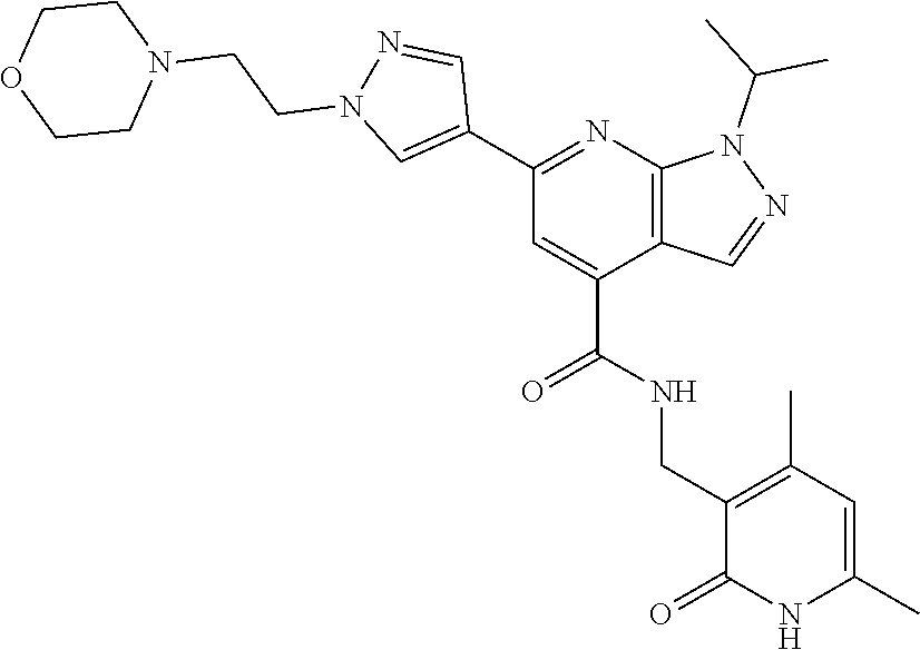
C1(C2=CN(CCN3CCOCC3)N=C2)=NC2=C(C(C(NCC3=C(C)C=C(C)NC3=O)=O)=C1)C=NN2C(C)C
